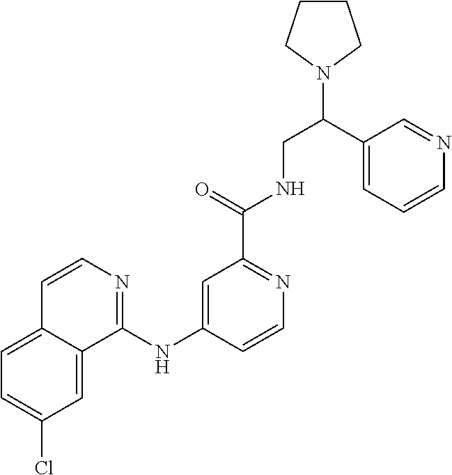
C1=C2C(=CC=C1Cl)C=CN=C2NC1=CC(C(NCC(C2=CC=CN=C2)N2CCCC2)=O)=NC=C1
